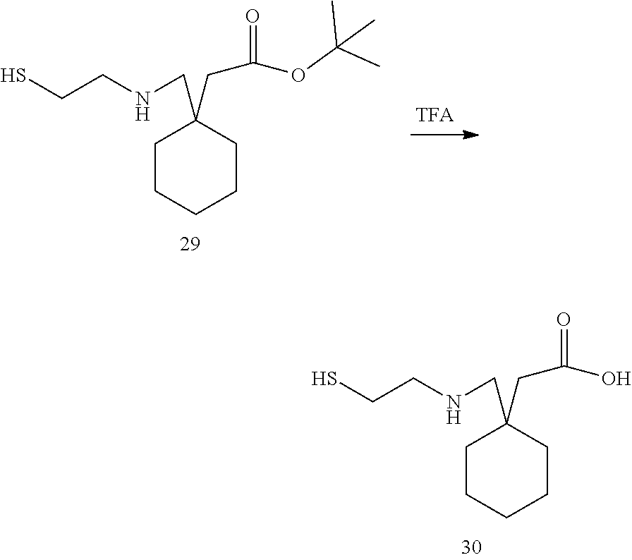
C1CCCCC1(CNCCS)CC(=O)OC(C)(C)C.C1CCCCC1(CNCCS)CC(=O)O
